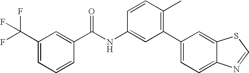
C1(C(F)(F)F)=CC=CC(C(NC2=CC(C3=CC=C4C(=C3)SC=N4)=C(C)C=C2)=O)=C1
